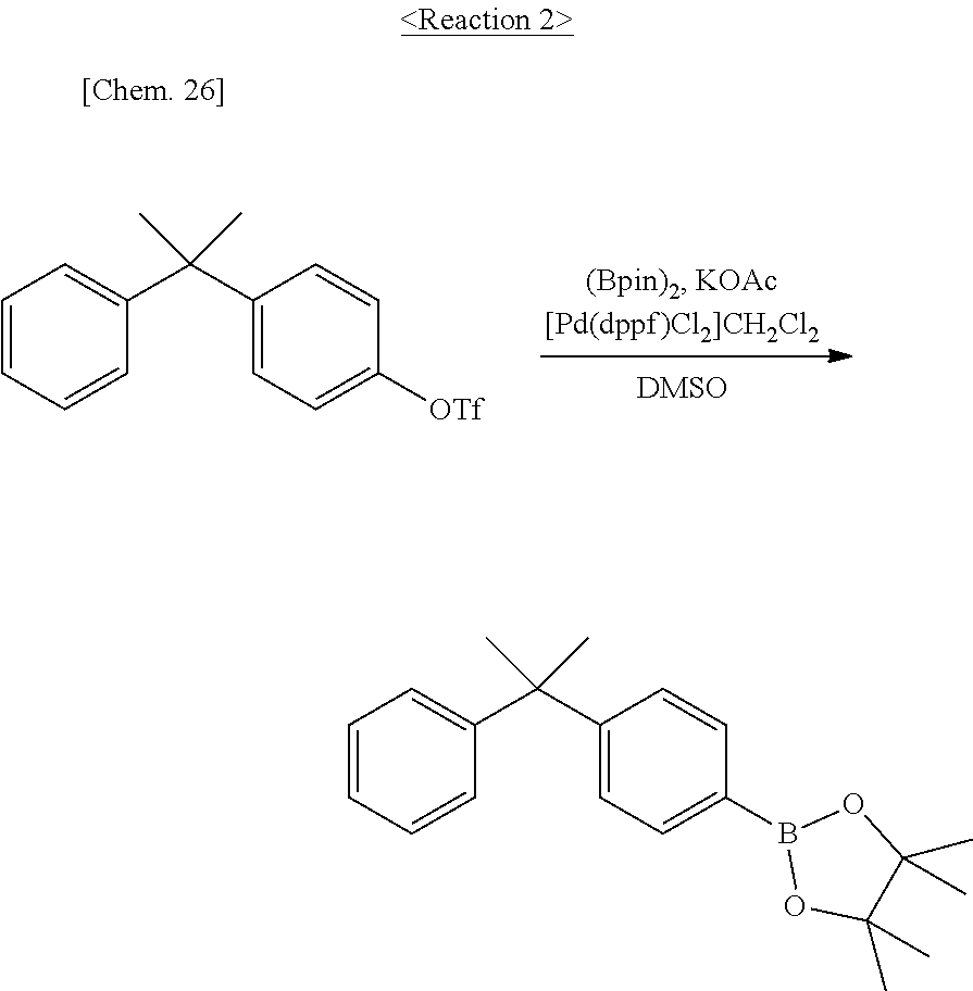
C1=CC=CC(C(C2=CC=C([OTf])C=C2)(C)C)=C1.C1=CC=CC(C(C2=CC=C(B3OC(C)(C)C(C)(C)O3)C=C2)(C)C)=C1
